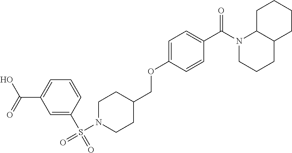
C1=C(S(=O)(N2CCC(COC3=CC=C(C(N4CCCC5C4CCCC5)=O)C=C3)CC2)=O)C=CC=C1C(=O)O
